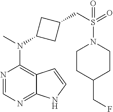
N1=CN=C2C(=C1N(C)C1CC(CS(=O)(N3CCC(CF)CC3)=O)C1)C=CN2
